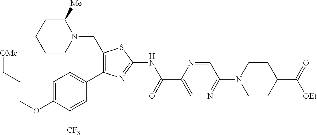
C1=C(OCCC[OMe])C([CF3])=CC(C2=C(CN3C([Me])CCCC3)SC(NC(C3=CN=C(N4CCC(C(=O)[OEt])CC4)C=N3)=O)=N2)=C1
